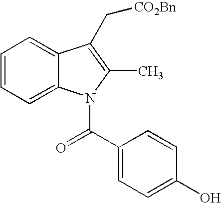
C1=CC=C2C(=C1)C(C[CO2Bn])=C(C)N2C(C1=CC=C(O)C=C1)=O
